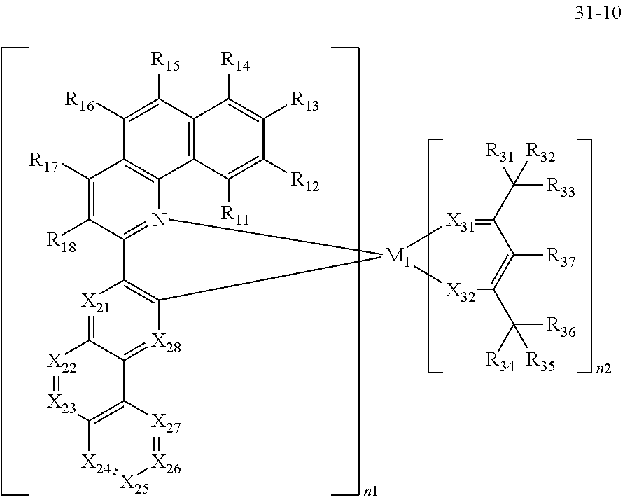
[X21]1=C2C(=[X28]C3=C1C1=N(C4=C(C([R17])=C1[R18])C([R16])=C([R15])C1=C4C([R11])=C([R12])C([R13])=C1[R14])[M1]31[X32]C(C([R34])([R36])[R35])=C([R37])C(C([R31])([R33])[R32])=[X31]1)C1=C([X23]=[X22]2)[X24]=[X25][X26]=[X27]1
